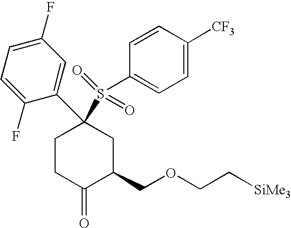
C1CC(=O)C(COCC[SiMe3])CC1(C1=CC(F)=CC=C1F)S(C1=CC=C([CF3])C=C1)(=O)=O
